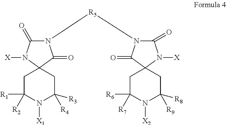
C1C([R1])([R2])N([X1])C([R4])([R3])CC12C(=O)N([R5]N1C(=O)N([X])C3(CC([R6])([R7])N([X2])C([R9])([R8])C3)C1=O)C(=O)N2[X]
